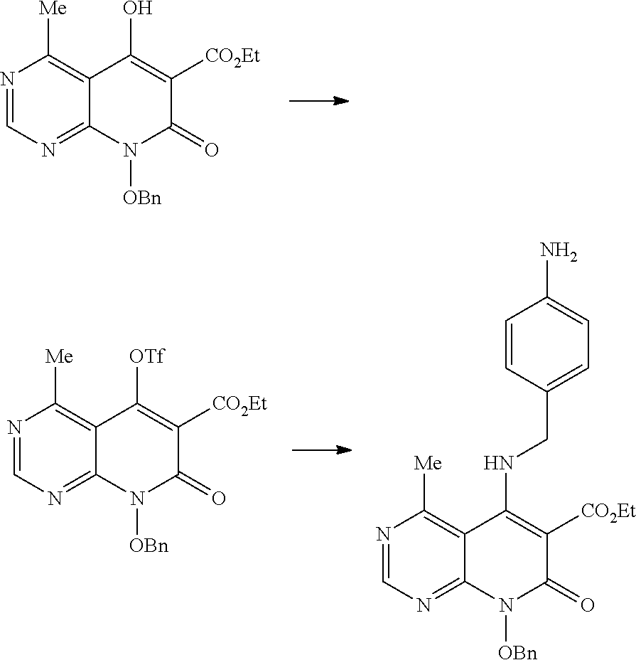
N1=CN=C2C(=C1[Me])C(O)=C([CO2Et])C(=O)N2[OBn].N1=CN=C2C(=C1[Me])C([OTf])=C([CO2Et])C(=O)N2[OBn].N1=CN=C2C(=C1[Me])C(NCC1=CC=C(N)C=C1)=C([CO2Et])C(=O)N2[OBn]
